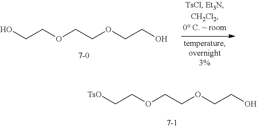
[TsO]CCOCCOCCO.OCCOCCOCCO
